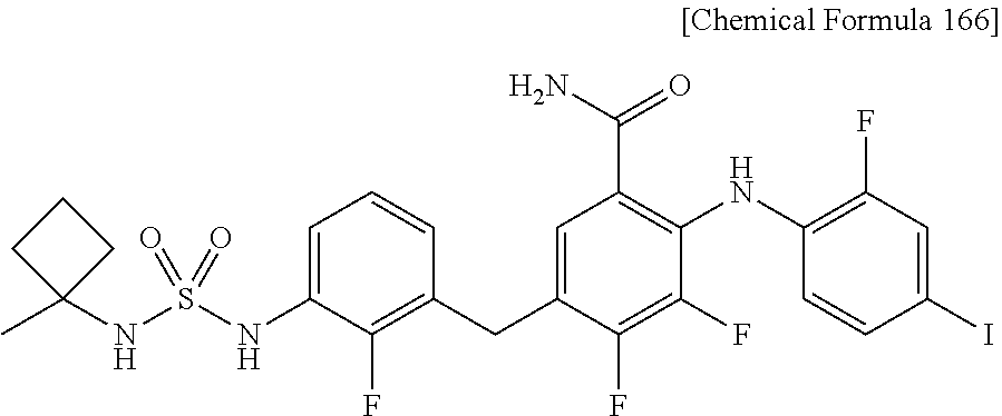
C1(NC2=C(C(N)=O)C=C(CC3=C(F)C(NS(NC4(C)CCC4)(=O)=O)=CC=C3)C(F)=C2F)=C(F)C=C(I)C=C1
